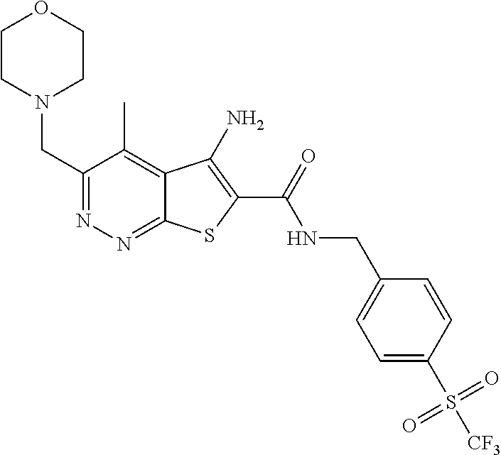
C1(CN2CCOCC2)=NN=C2C(=C1C)C(N)=C(C(=O)NCC1=CC=C(S(=O)(=O)[CF3])C=C1)S2
